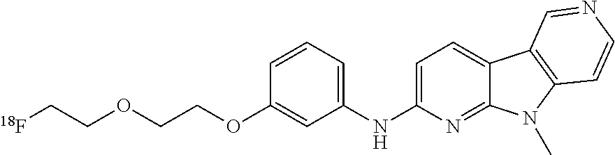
C1=CC=C(NC2=CC=C3C(=N2)N(C)C2=C3C=NC=C2)C=C1OCCOCC[18F]
